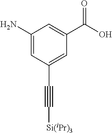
C1=C(N)C=C(C(O)=O)C=C1C$C[Si(iPr)3]
